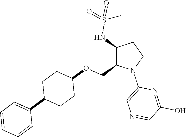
C1(NS(=O)(=O)C)C(COC2CCC(C3=CC=CC=C3)CC2)N(C2=CN=CC(O)=N2)CC1
